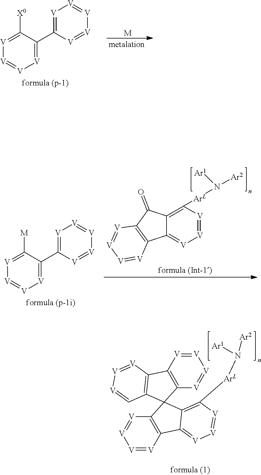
[V]1=C(C2=[V][V]=[V][V]=[V]2)C([X0])=[V][V]=[V]1.[M].[V]1=C(C2=[V][V]=[V][V]=[V]2)C([M])=[V][V]=[V]1.C12=C([V]=[V][V]=[V]1)C(=O)C1=C([ArL]N([Ar2])[Ar1])[V]=[V][V]=C21.C12=C([V]=[V][V]=[V]1)C1(C3=C([ArL]N([Ar2])[Ar1])[V]=[V][V]=C23)C2=C([V]=[V][V]=[V]2)C2=C1C=[V][V]=[V]2
